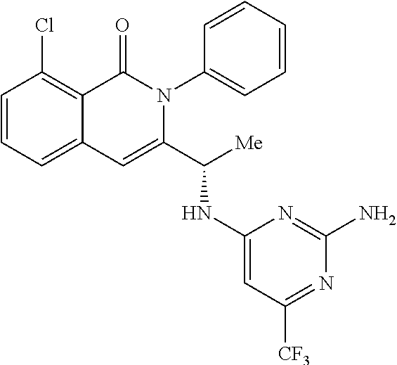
C1(Cl)=C2C(=CC=C1)C=C(C([Me])NC1=CC([CF3])=NC(N)=N1)N(C1=CC=CC=C1)C2=O
